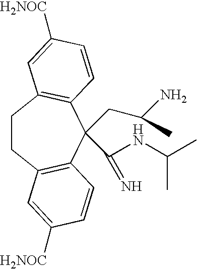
C1CC2=C(C(CC(N)C)(C(NC(C)C)=N)C3=C1C=C([H2NOC])C=C3)C=CC([H2NOC])=C2
